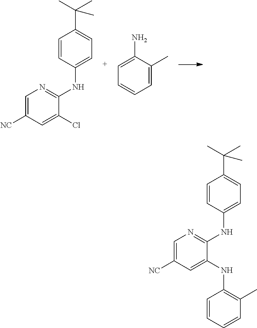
C1=C([NC])C=C(Cl)C(NC2=CC=C(C(C)(C)C)C=C2)=N1.C1(N)=CC=CC=C1C.C1=C([NC])C=C(NC2=C(C)C=CC=C2)C(NC2=CC=C(C(C)(C)C)C=C2)=N1
